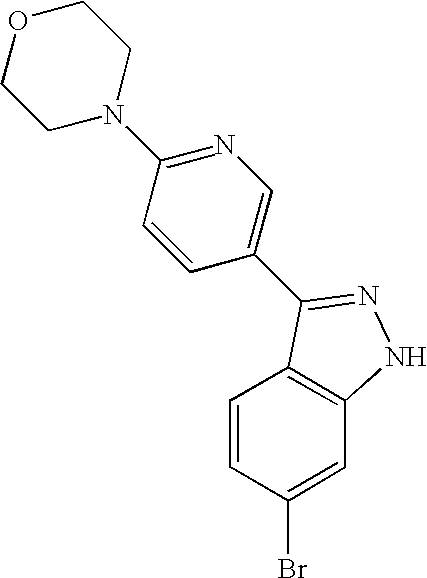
C1=CC(Br)=CC2=C1C(C1=CN=C(N3CCOCC3)C=C1)=NN2
